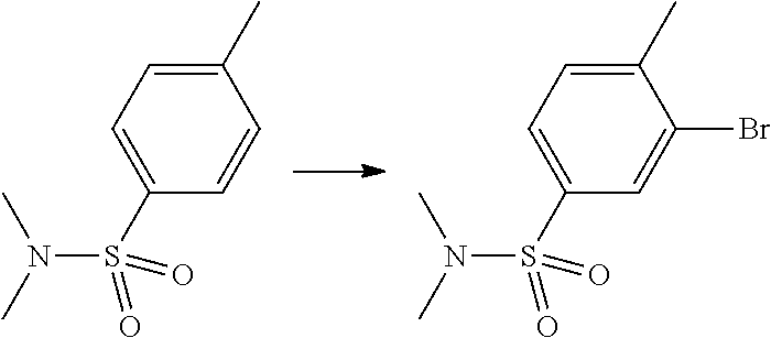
N(S(C1=CC=C(C)C=C1)(=O)=O)(C)C.N(S(C1=CC=C(C)C(Br)=C1)(=O)=O)(C)C
